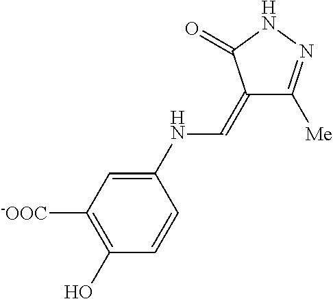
C1(=CNC2=CC([-OOC])=C(O)C=C2)C([Me])=NNC1=O
